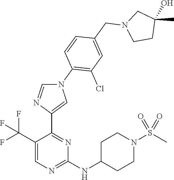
C1(NC2CCN(S(C)(=O)=O)CC2)=NC=C(C(F)(F)F)C(C2=CN(C3=C(Cl)C=C(CN4CCC(C)(O)C4)C=C3)C=N2)=N1
